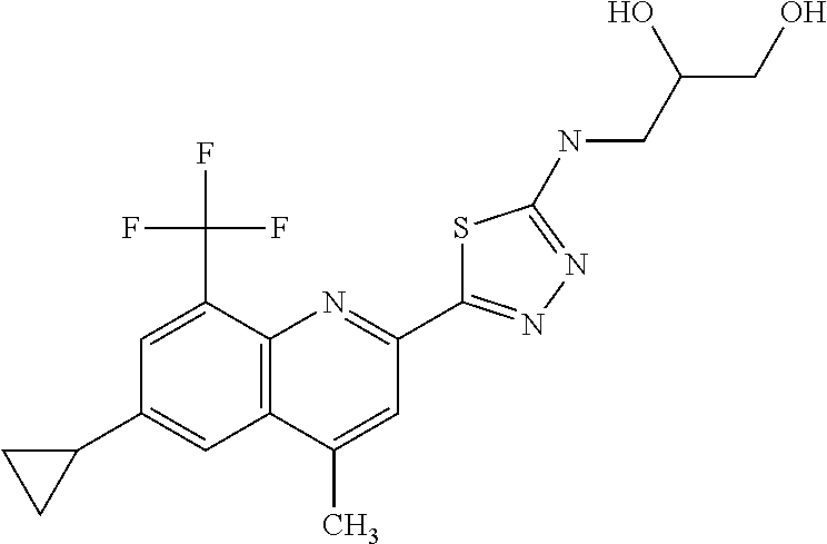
C1(C)=CC(C2=NN=C(NCC(CO)O)S2)=NC2=C1C=C(C1CC1)C=C2C(F)(F)F
